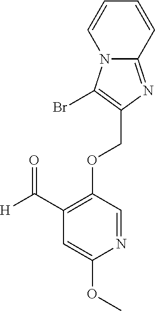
C(OC1=C(C([H])=O)C=C(OC)N=C1)C1=C(Br)N2C(=N1)C=CC=C2
